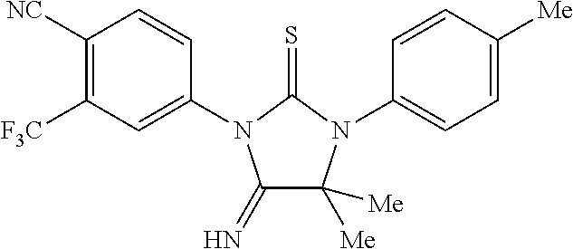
C1(=N)C([Me])([Me])N(C2=CC=C([Me])C=C2)C(=S)N1C1=CC([F3C])=C([NC])C=C1
